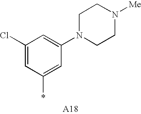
C1(Cl)=CC(*)=CC(N2CCN([Me])CC2)=C1
